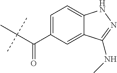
C(C(C1=CC=C2C(=C1)C(NC)=NN2)=O)(C)(C)C
